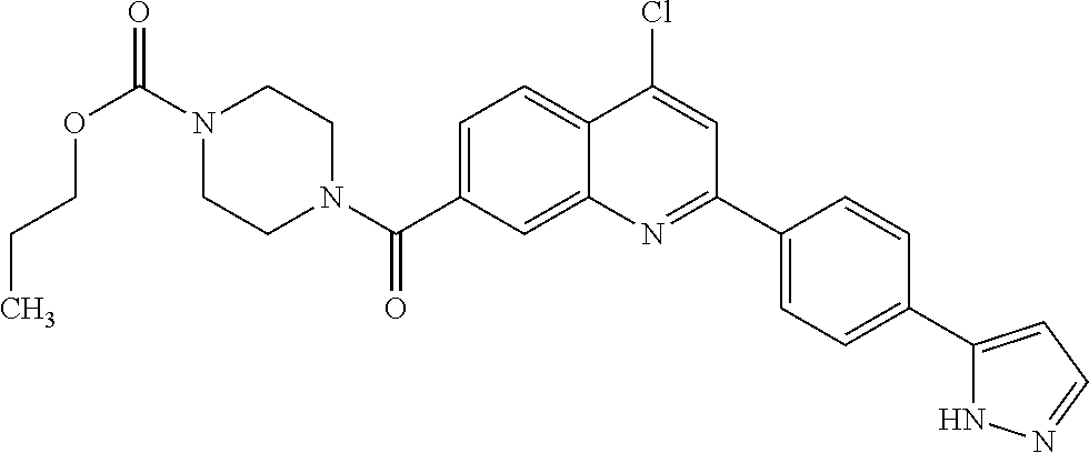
N1(C(OCCC)=O)CCN(C(=O)C2=CC=C3C(=C2)N=C(C2=CC=C(C4=CC=NN4)C=C2)C=C3Cl)CC1
